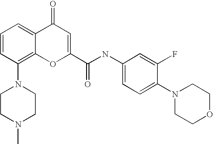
N1(C2=C3C(=CC=C2)C(=O)C=C(C(NC2=CC=C(N4CCOCC4)C(F)=C2)=O)O3)CCN(C)CC1
